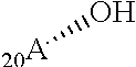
[20A]O
